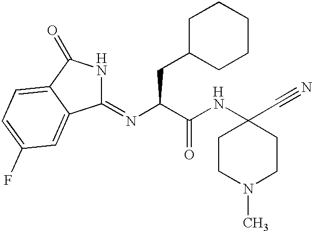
C1CN(C)CCC1(C#N)NC(C(N=C1NC(=O)C2=CC=C(F)C=C12)CC1CCCCC1)=O.[H].[H]
